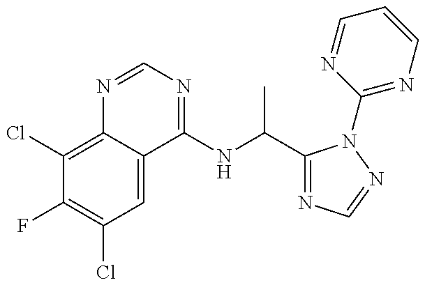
C1(Cl)=C2C(=CC(Cl)=C1F)C(NC(C)C1=NC=NN1C1=NC=CC=N1)=NC=N2
